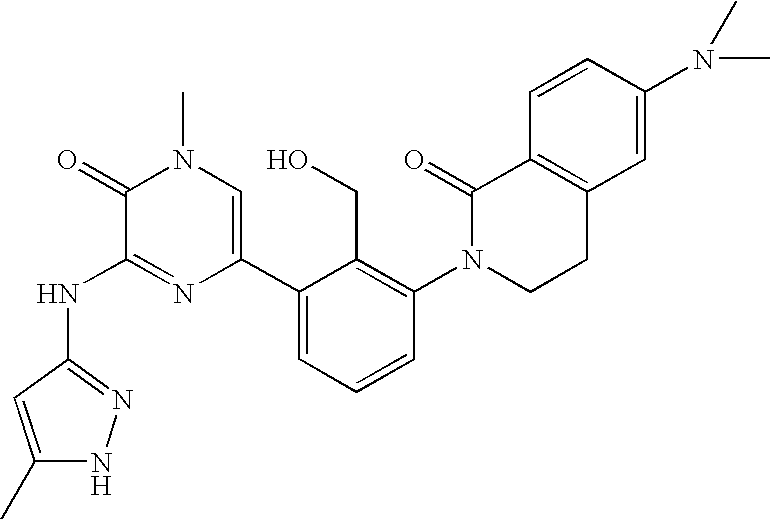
N(C1=NC(C2=CC=CC(N3CCC4=C(C3=O)C=CC(N(C)C)=C4)=C2CO)=CN(C)C1=O)C1=NNC(C)=C1
